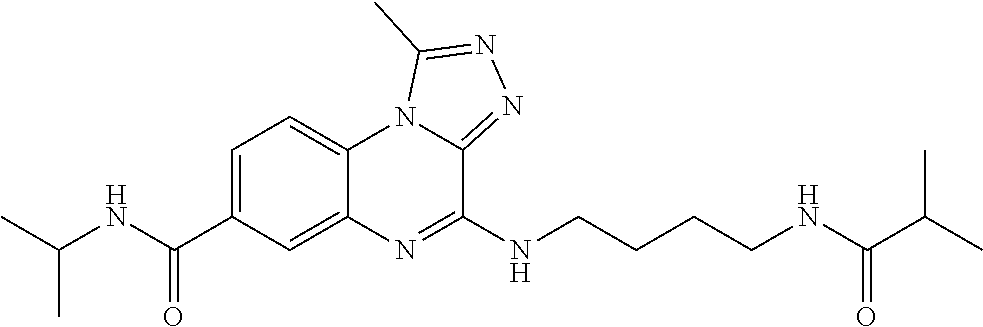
C1=C(C(NC(C)C)=O)C=C2C(=C1)N1C(=NN=C1C)C(NCCCCNC(C(C)C)=O)=N2
